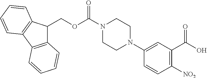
C1=CC([NO2])=C(C(O)=O)C=C1N1CCN(C(OCC2C3=C(C4=C2C=CC=C4)C=CC=C3)=O)CC1
